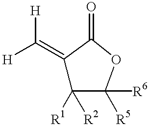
[H]C(=C1C([R1])([R2])C([R5])([R6])OC1=O)[H]
